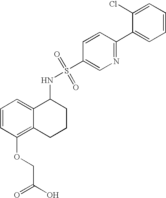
C1(NS(=O)(=O)C2=CN=C(C3=CC=CC=C3Cl)C=C2)C2=CC=CC(OCC(=O)O)=C2CCC1
